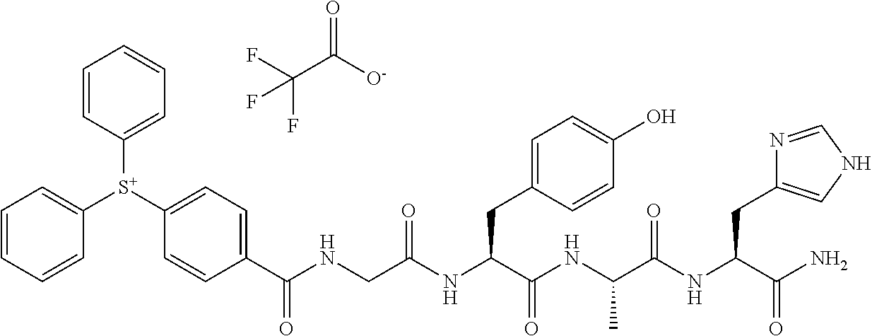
O=C([O-])C(F)(F)F.C1([S+](C2=CC=C(C(NCC(NC(C(NC(C(=O)NC(C(N)=O)CC3=CNC=N3)C)=O)CC3=CC=C(O)C=C3)=O)=O)C=C2)C2=CC=CC=C2)=CC=CC=C1
